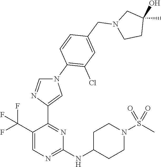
C1(C(F)(F)F)=CN=C(NC2CCN(S(C)(=O)=O)CC2)N=C1C1=CN(C2=C(Cl)C=C(CN3CCC(O)(C)C3)C=C2)C=N1
